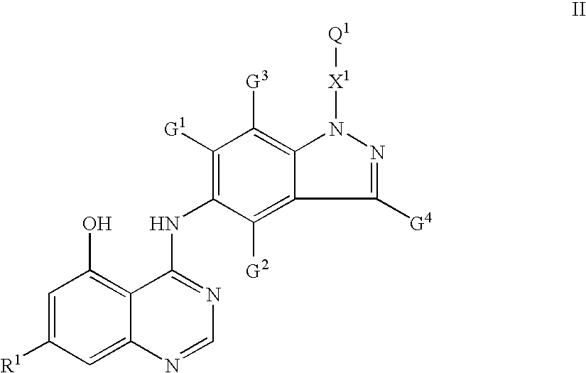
C1=C([R1])C=C2C(=C1O)C(NC1=C([G1])C([G3])=C3C(=C1[G2])C([G4])=NN3[X1][Q1])=NC=N2
